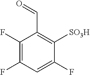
C1(F)=C(F)C=C(F)C([SO3H])=C1C=O
